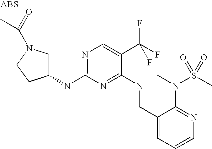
N1=C(NC2CN(C(=O)C)CC2)N=C(NCC2=CC=CN=C2N(S(C)(=O)=O)C)C(C(F)(F)F)=C1
